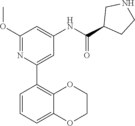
C1=C(NC(=O)C2CNCC2)C=C(C2=C3OCCOC3=CC=C2)N=C1OC
